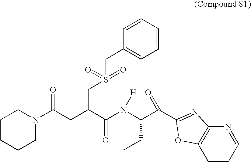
C(CC(C(N(C(C(=O)C1=NC2=C(C=CC=N2)O1)CC)[H])=O)CS(CC1=CC=CC=C1)(=O)=O)(=O)N1CCCCC1
